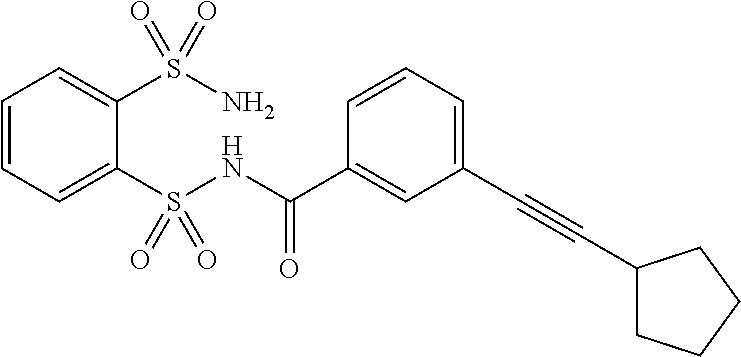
C1=CC=C(S(NC(C2=CC(C#CC3CCCC3)=CC=C2)=O)(=O)=O)C(S(N)(=O)=O)=C1
